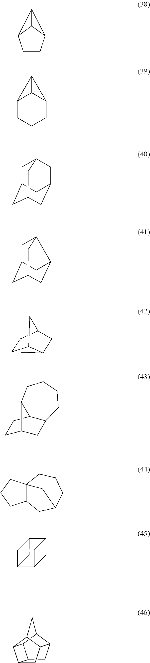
C12C3C4C5C(C14)C2C53.C1CC2C3C1C23.C12CCCC3C1C23.C1C2CC3CC(CC1C3)C2.C1C2CC3CC(C1C3)C2.C12CC3CC1C2C3.C1C2CC3C(C1)C2CCCC3.C12C3(CCC1)CCCC(C2)C3.C12CC3C4C1C1C2CC3C1C4
